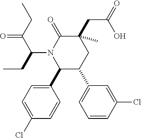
C1=C(Cl)C=CC(C2C(C3=CC=CC(Cl)=C3)CC(C)(CC(=O)O)C(=O)N2C(CC)C(CC)=O)=C1
